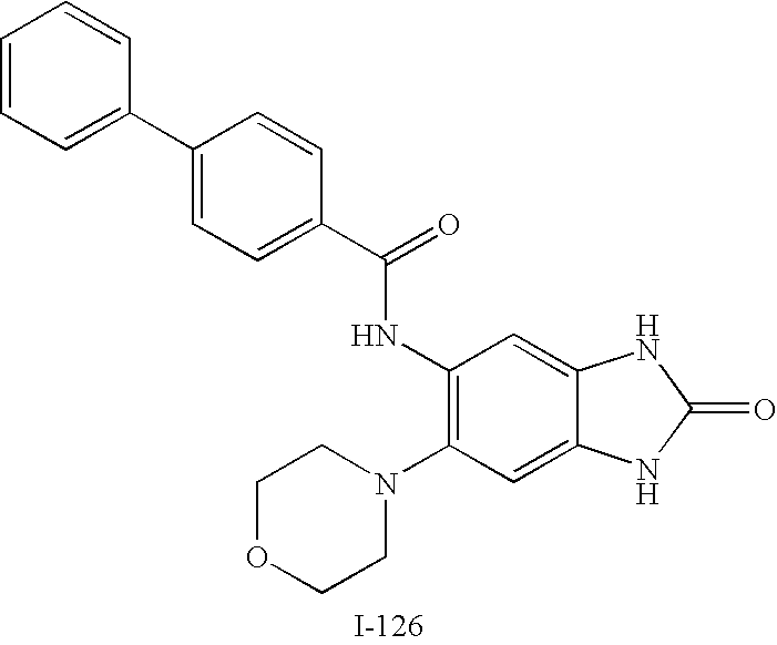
C1=CC=C(C2=CC=C(C(=O)NC3=C(N4CCOCC4)C=C4C(=C3)NC(=O)N4)C=C2)C=C1
